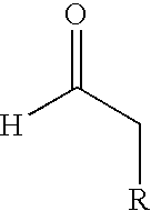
O=C(C[R])[H]
